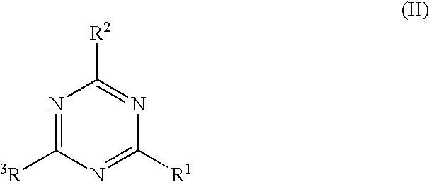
N1=C([3R])N=C([R1])N=C1[R2]
